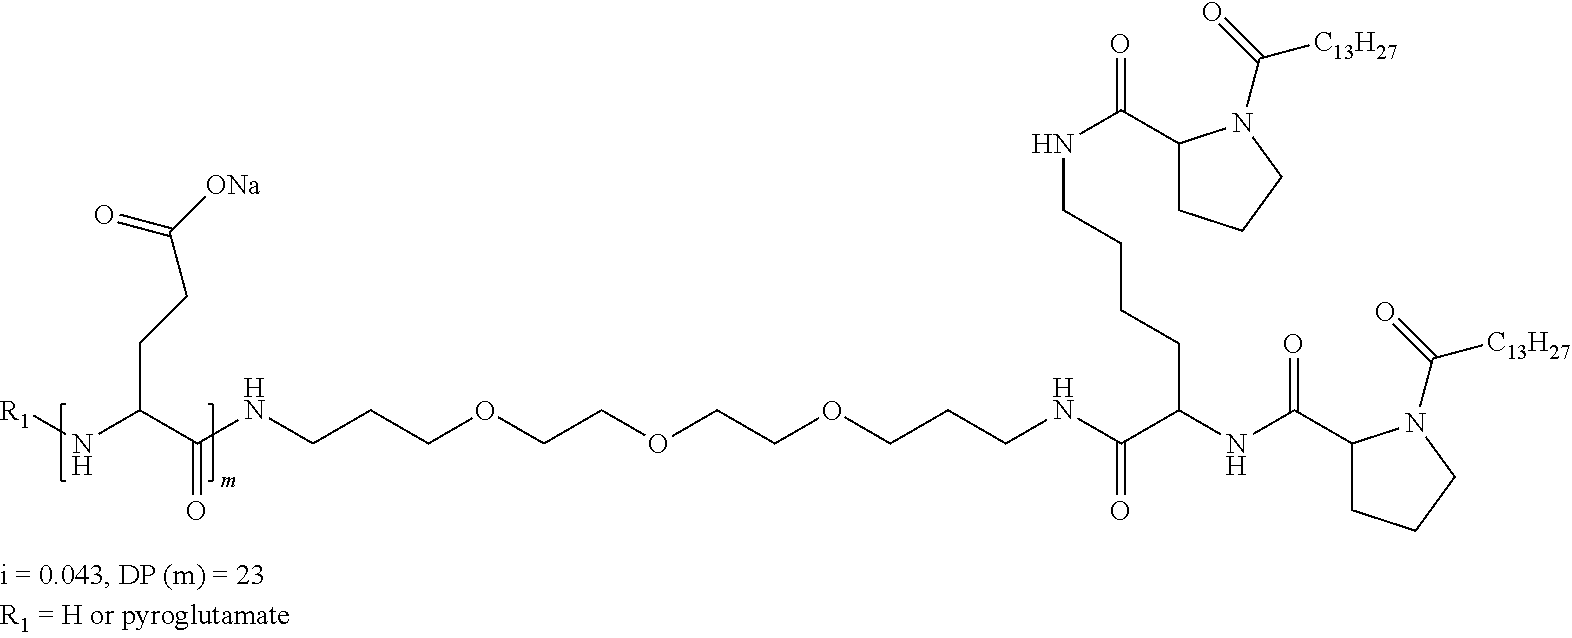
[R1]NC(C(NCCCOCCOCCOCCCNC(C(NC(C1CCCN1C(=O)[C13H27])=O)CCCCNC(=O)C1CCCN1C(=O)[C13H27])=O)=O)CCC([ONa])=O
